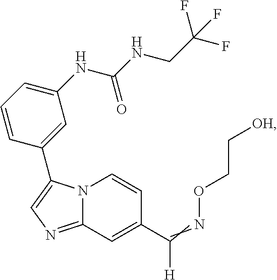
N12C(=NC=C1C1=CC(NC(NCC(F)(F)F)=O)=CC=C1)C=C(C(=NOCC[OH])[H])C=C2
